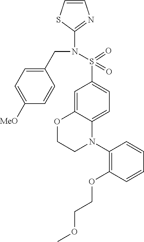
S(=O)(=O)(C1=CC=C2C(=C1)OCCN2C1=C(OCCOC)C=CC=C1)N(C1=NC=CS1)CC1=CC=C([MeO])C=C1
